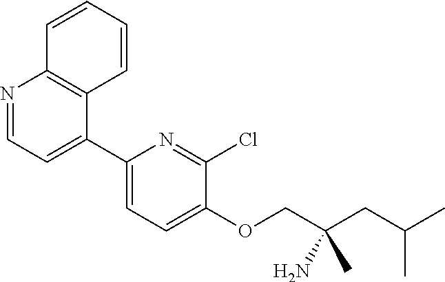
C1(C2=CC=NC3=C2C=CC=C3)=CC=C(OCC(CC(C)C)(C)N)C(Cl)=N1
